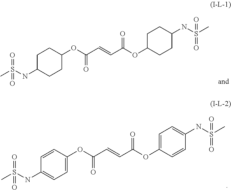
C1C(OC(C=CC(OC2CCC(NS(C)(=O)=O)CC2)=O)=O)CCC(NS(C)(=O)=O)C1.C1=C(OC(C=CC(OC2=CC=C(NS(C)(=O)=O)C=C2)=O)=O)C=CC(NS(C)(=O)=O)=C1
